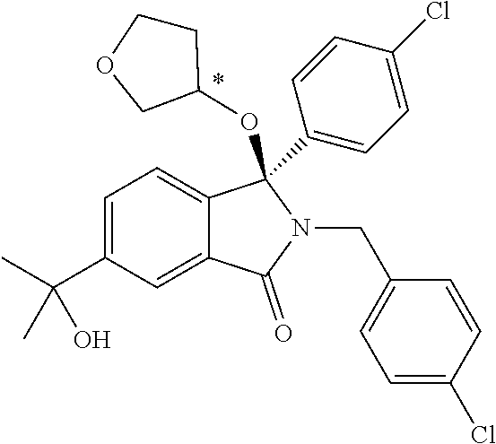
C1=C(C(C)(C)O)C=C2C(=C1)C(C1=CC=C(Cl)C=C1)(OC1CCOC1)N(CC1=CC=C(Cl)C=C1)C2=O
